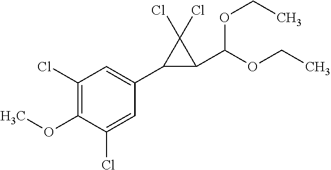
C1(OC)=C(Cl)C=C(C2C(C(OCC)OCC)C2(Cl)Cl)C=C1Cl
